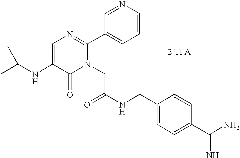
C1=C(NC(C)C)C(=O)N(CC(=O)NCC2=CC=C(C(N)=N)C=C2)C(C2=CC=CN=C2)=N1.[2 TFA]
